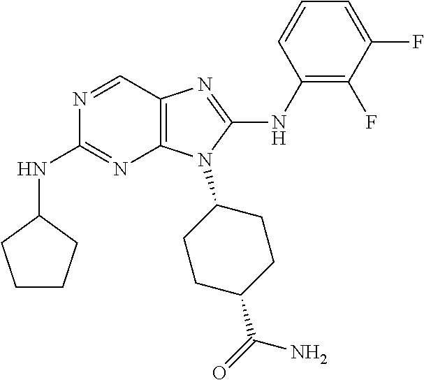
N1=CC2=C(N=C1NC1CCCC1)N(C1CCC(C(=O)N)CC1)C(NC1=C(F)C(F)=CC=C1)=N2
